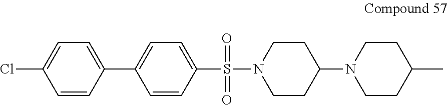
C1=CC(C2=CC=C(S(=O)(N3CCC(N4CCC(C)CC4)CC3)=O)C=C2)=CC=C1Cl
